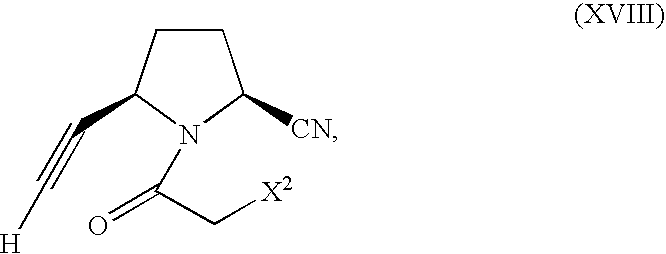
C1CC(C#C[H])N(C(=O)C[X2])C1[CN]
